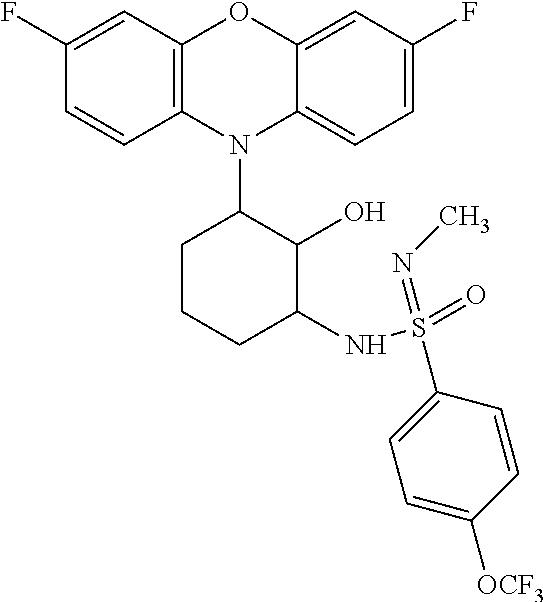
N1(C2CCCC(NS(=O)(=NC)C3=CC=C([OCF3])C=C3)C2O)C2=C(C=C(F)C=C2)OC2=CC(F)=CC=C12
